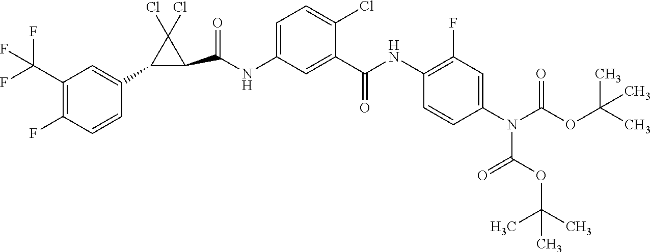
C1(NC(C2=CC(NC(=O)C3C(C4=CC(C(F)(F)F)=C(F)C=C4)C3(Cl)Cl)=CC=C2Cl)=O)=C(F)C=C(N(C(OC(C)(C)C)=O)C(=O)OC(C)(C)C)C=C1
